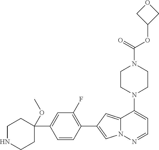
N1(C2=CC=NN3C2=CC(C2=C(F)C=C(C4(OC)CCNCC4)C=C2)=C3)CCN(C(OC2COC2)=O)CC1
